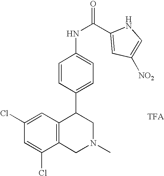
[TFA].C1(Cl)=CC(Cl)=CC2=C1CN(C)CC2C1=CC=C(NC(=O)C2=CC([NO2])=CN2)C=C1
